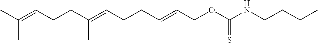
CC(=CCCC(=CCCC(=CCOC(NCCCC)=S)C)C)C
